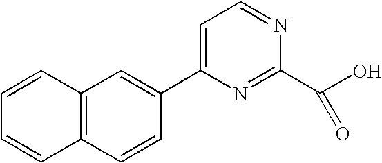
C12=C(C=CC(C3=CC=NC(C(O)=O)=N3)=C1)C=CC=C2
